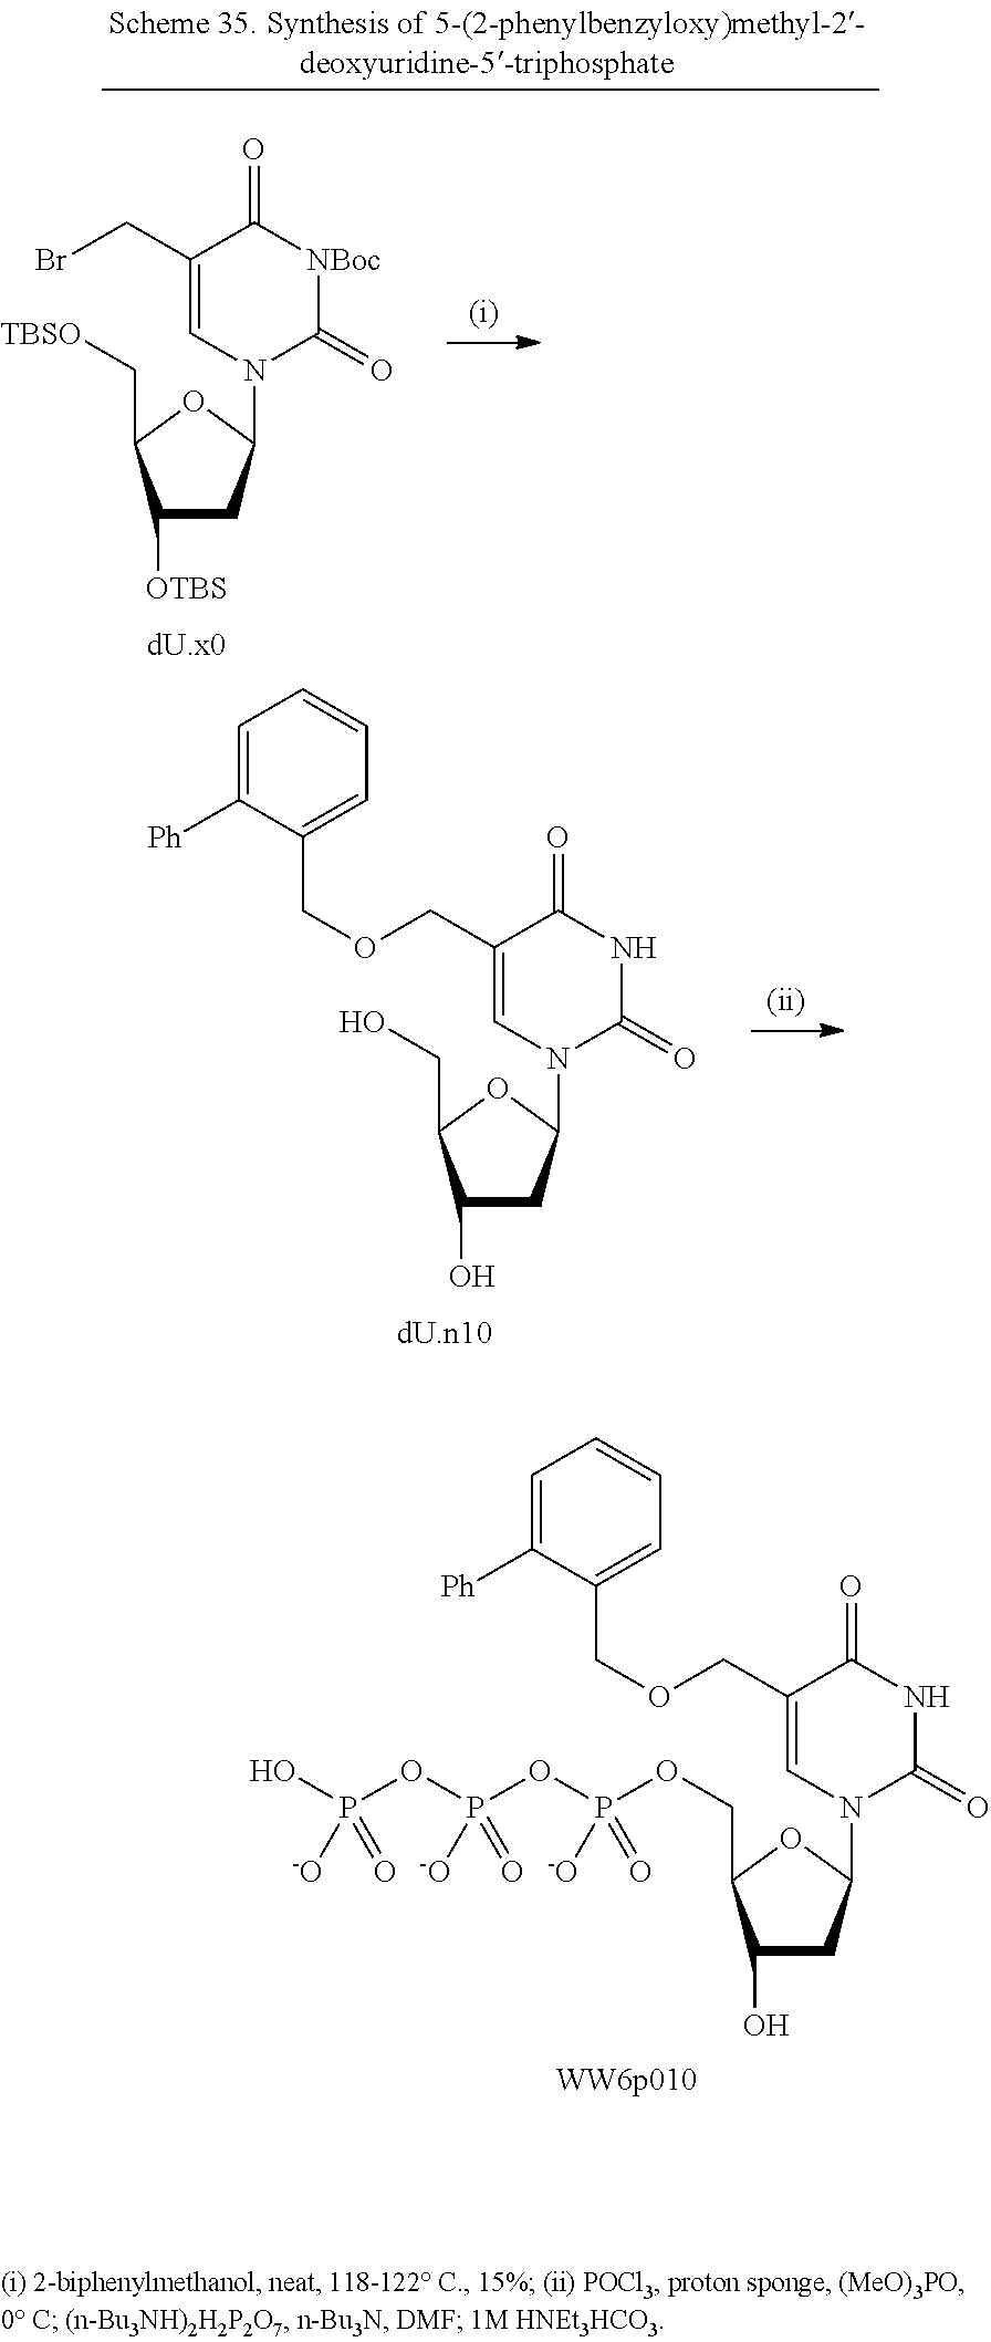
C1(O)CC(N2C(=O)NC(=O)C(COCC3=CC=CC=C3[Ph])=C2)OC1CO.C1(O)CC(N2C(=O)NC(=O)C(COCC3=CC=CC=C3[Ph])=C2)OC1COP(OP(OP(O)([-O])=O)([-O])=O)([-O])=O.C1([OTBS])CC(N2C(=O)[NBoc]C(=O)C(CBr)=C2)OC1C[TBSO]
